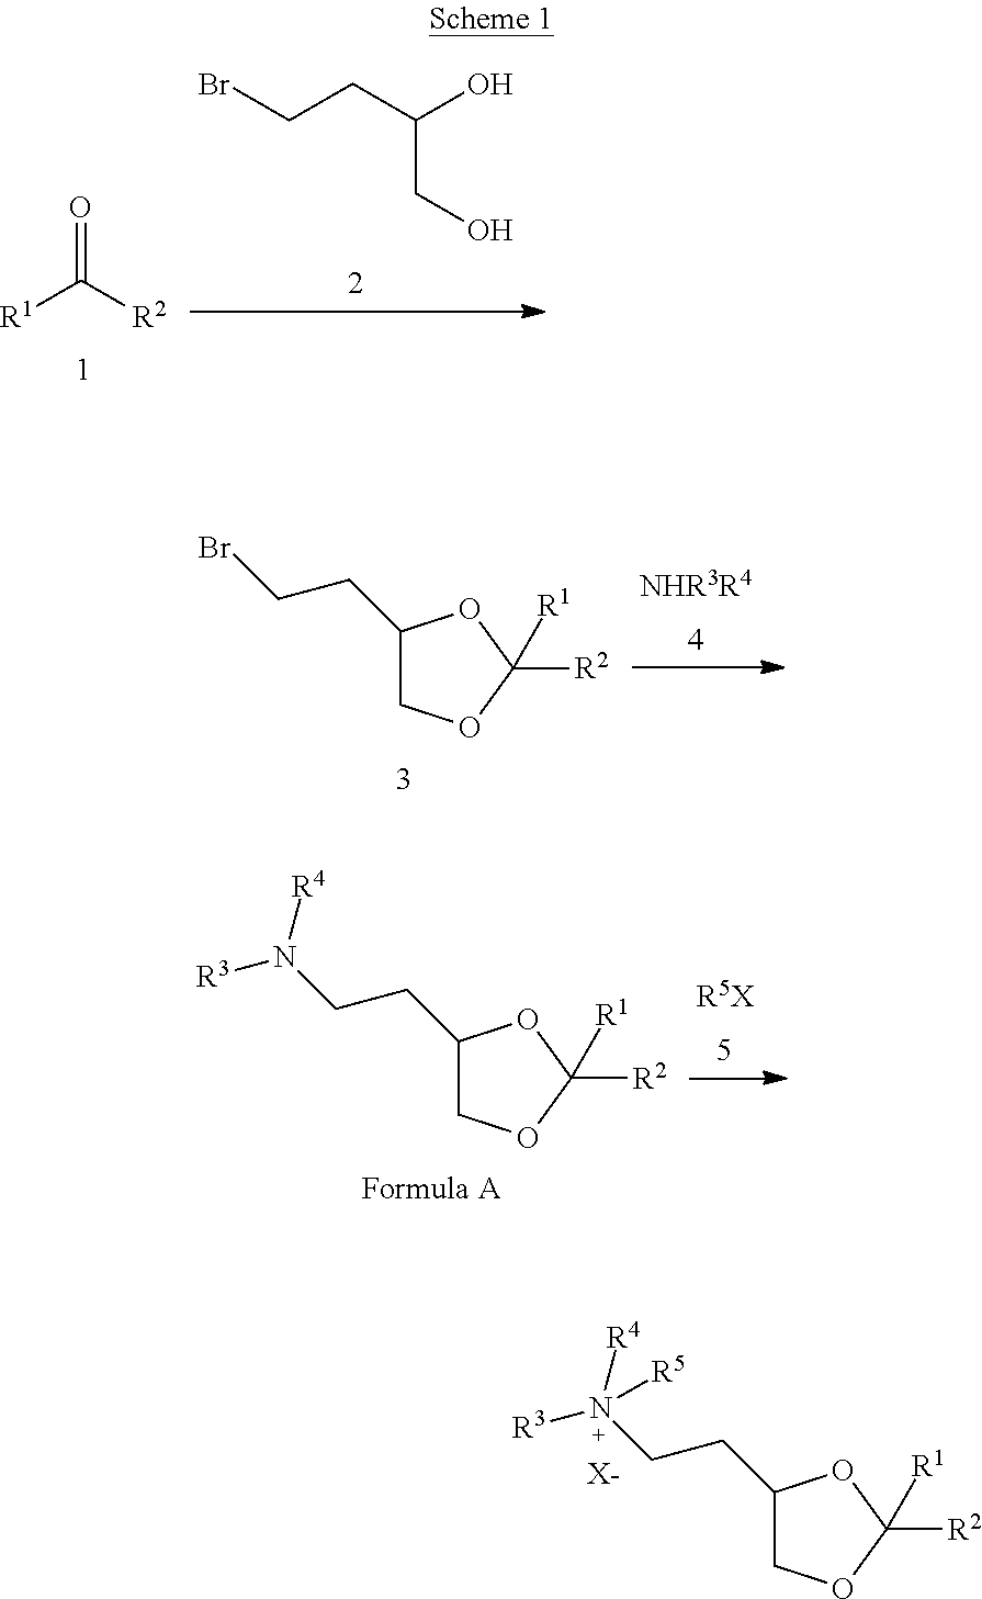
[R1]C([R2])=O.BrCCC(O)CO.C1(CCBr)COC([R2])([R1])O1.[NHR3R4].C1(CCN([R4])([R3])[R5])COC([R2])([R1])O1.[X-].C1(CCN([R4])[R3])COC([R2])([R1])O1.[R5X]
